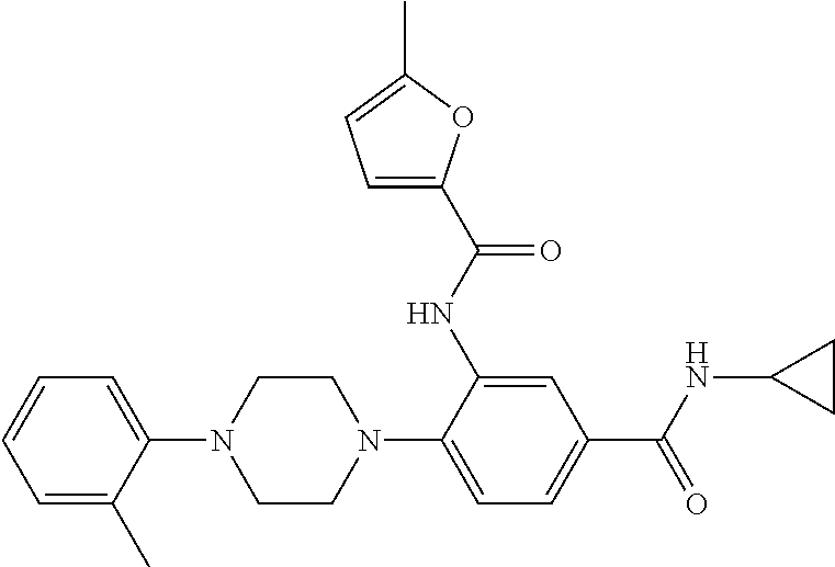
C1=C(C)C(N2CCN(C3=CC=C(C(NC4CC4)=O)C=C3NC(C3=CC=C(C)O3)=O)CC2)=CC=C1
